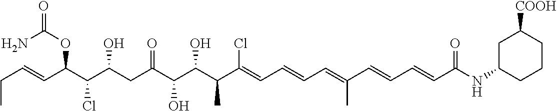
CCC=CC(C(C(CC(C(C(C(C(=CC=CC=C(C=CC=CC(NC1CCCC([COOH])C1)=O)C)Cl)C)O)O)=O)O)Cl)OC(=O)N
